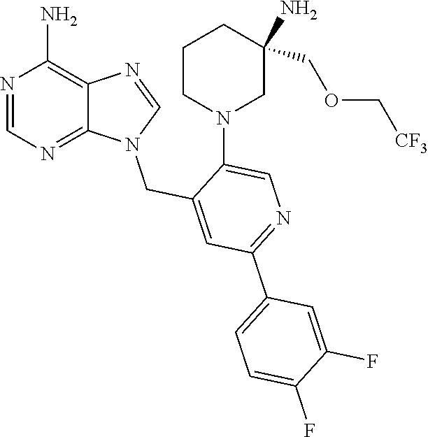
N1=CN(CC2=CC(C3=CC=C(F)C(F)=C3)=NC=C2N2CC(N)(COC[CF3])CCC2)C2=NC=NC(N)=C12
